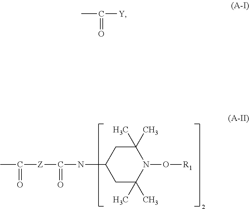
C(NC1CC(C)(C)N(O[R1])C(C)(C)C1)([Z]C(C)=O)=O.CC([Y])=O
